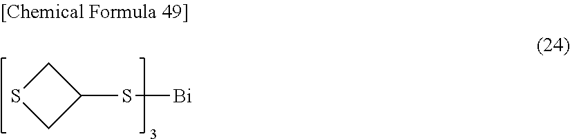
C1SCC1S[Bi]
